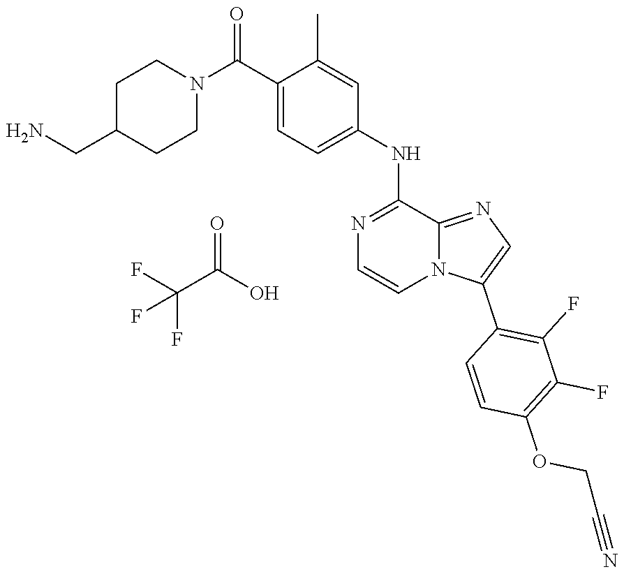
C12=NC=C(C3=C(F)C(F)=C(OCC#N)C=C3)N1C=CN=C2NC1=CC=C(C(N2CCC(CN)CC2)=O)C(C)=C1.FC(C(O)=O)(F)F
